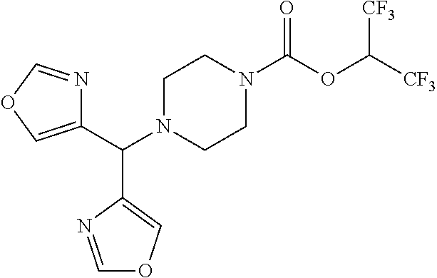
C1(C(N2CCN(C(OC([CF3])[CF3])=O)CC2)C2=COC=N2)=COC=N1
